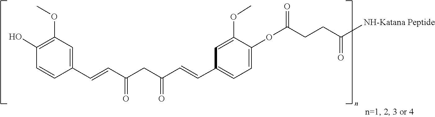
[NH-Katana Peptide]C(=O)CCC(OC1=CC=C(C=CC(CC(C=CC2=CC(OC)=C(O)C=C2)=O)=O)C=C1OC)=O
